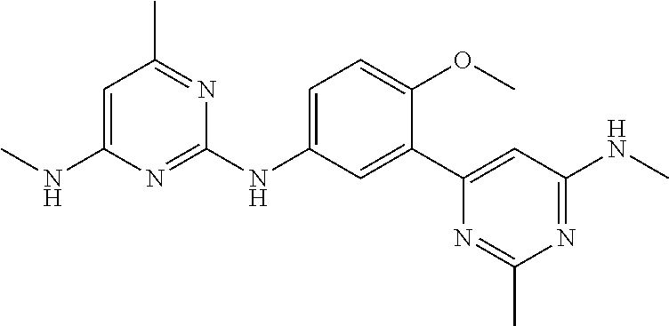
C1(C2=CC(NC)=NC(C)=N2)=CC(NC2=NC(NC)=CC(C)=N2)=CC=C1OC
